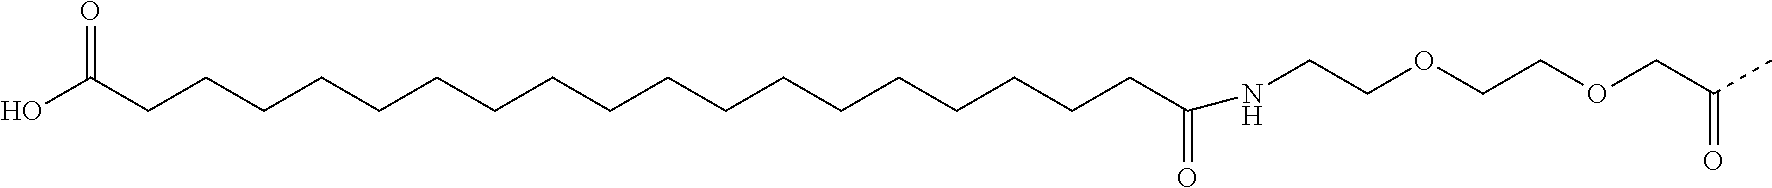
OC(CCCCCCCCCCCCCCCCCCC(=O)NCCOCCOCC(C)=O)=O
